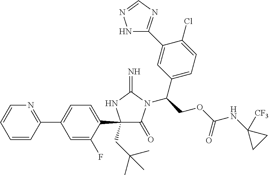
C1(C2=CC=C(C3(CC(C)(C)C)C(=O)N(C(COC(NC4([CF3])CC4)=O)C4=CC=C(Cl)C(C5=NC=NN5)=C4)C(=N)N3)C(F)=C2)=NC=CC=C1
